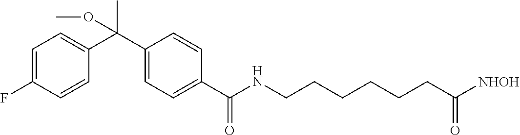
C1(C(C2=CC=C(F)C=C2)(C)OC)=CC=C(C(=O)NCCCCCCC([NHOH])=O)C=C1
